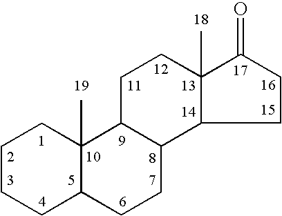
C1CCC2C(C)(C1)C1C(CC2)C2C(C)(CC1)C(=O)CC2
